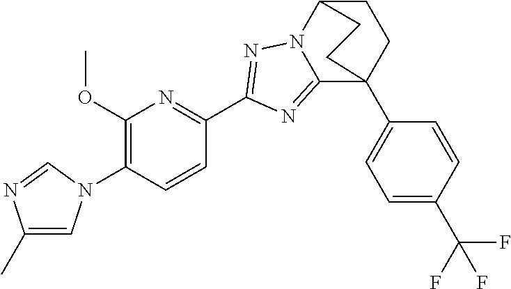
C12=NC(C3=NC(OC)=C(N4C=C(C)N=C4)C=C3)=NN1C1CCC2(C2=CC=C(C(F)(F)F)C=C2)CC1
